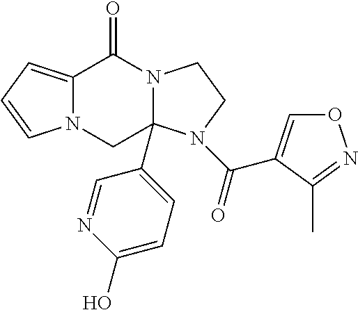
N12C(=CC=C1)C(=O)N1C(C3=CC=C(O)N=C3)(C2)N(C(=O)C2=CON=C2C)CC1
